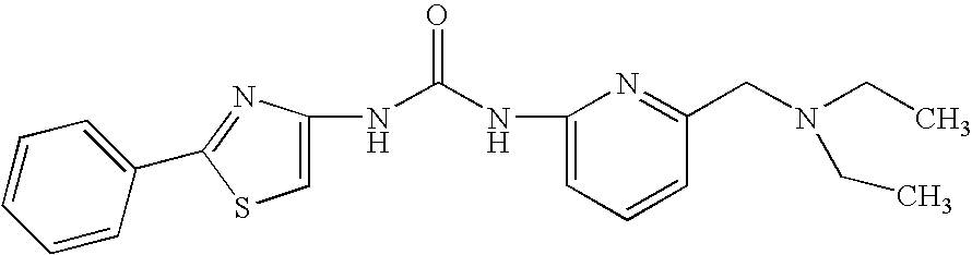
C1(C2=NC(NC(NC3=CC=CC(CN(CC)CC)=N3)=O)=CS2)=CC=CC=C1
